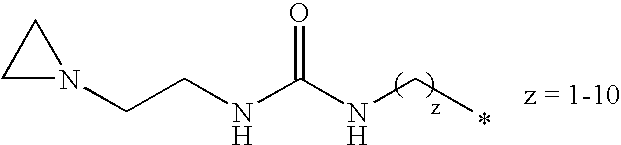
N1(CCNC(NCC)=O)CC1
